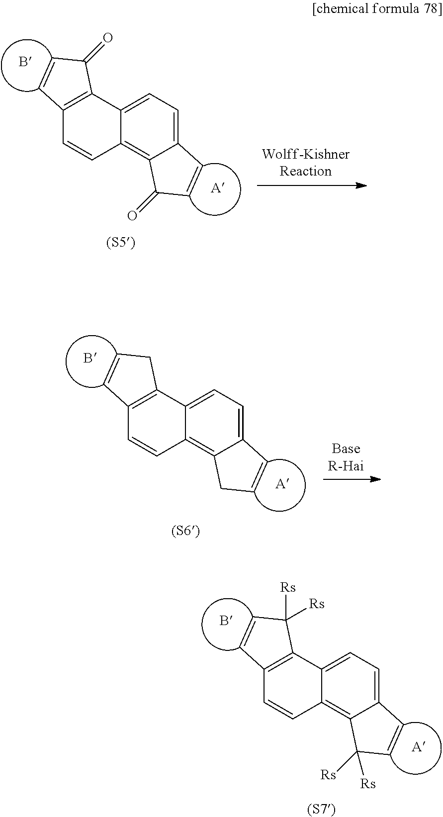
C12=C(C3=CC=C4C(=C3C=C1)CC=C4)CC=C2.C12=C(C3=CC=C4C(=C3C=C1)C([Rs])([Rs])C=C4)C([Rs])([Rs])C=C2.C12=C(C3=CC=C4C(=C3C=C1)C(=O)C=C4)C(=O)C=C2
